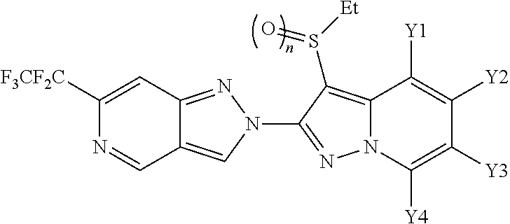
C1([F3CF2C])=CC2=NN(C3=NN4C(=C3S([Et])=O)C([Y1])=C([Y2])C([Y3])=C4[Y4])C=C2C=N1
